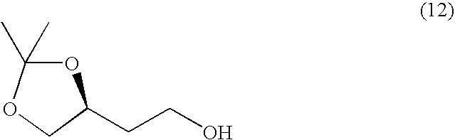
O1C(C)(C)OCC1CCO
